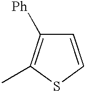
C1=CSC(C)=C1[Ph]
